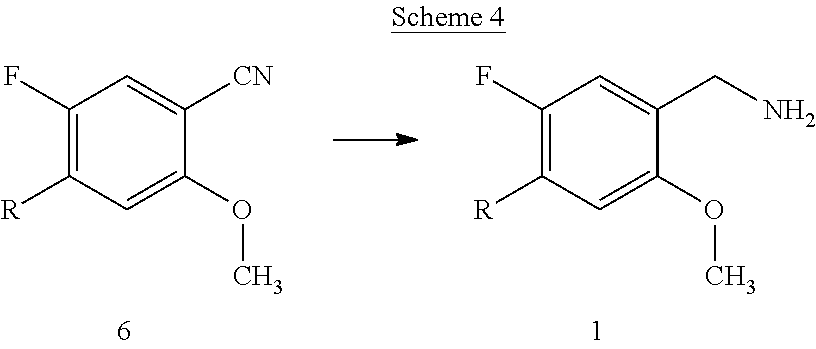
C1(F)=C([R])C=C(OC)C([CN])=C1.C1(F)=C([R])C=C(OC)C(CN)=C1
